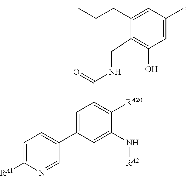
C1(CNC(C2=C([RA20])C(N[RA2])=CC(C3=CC=C([RA1])N=C3)=C2)=O)=C(O)C=C(C)C=C1CCC
